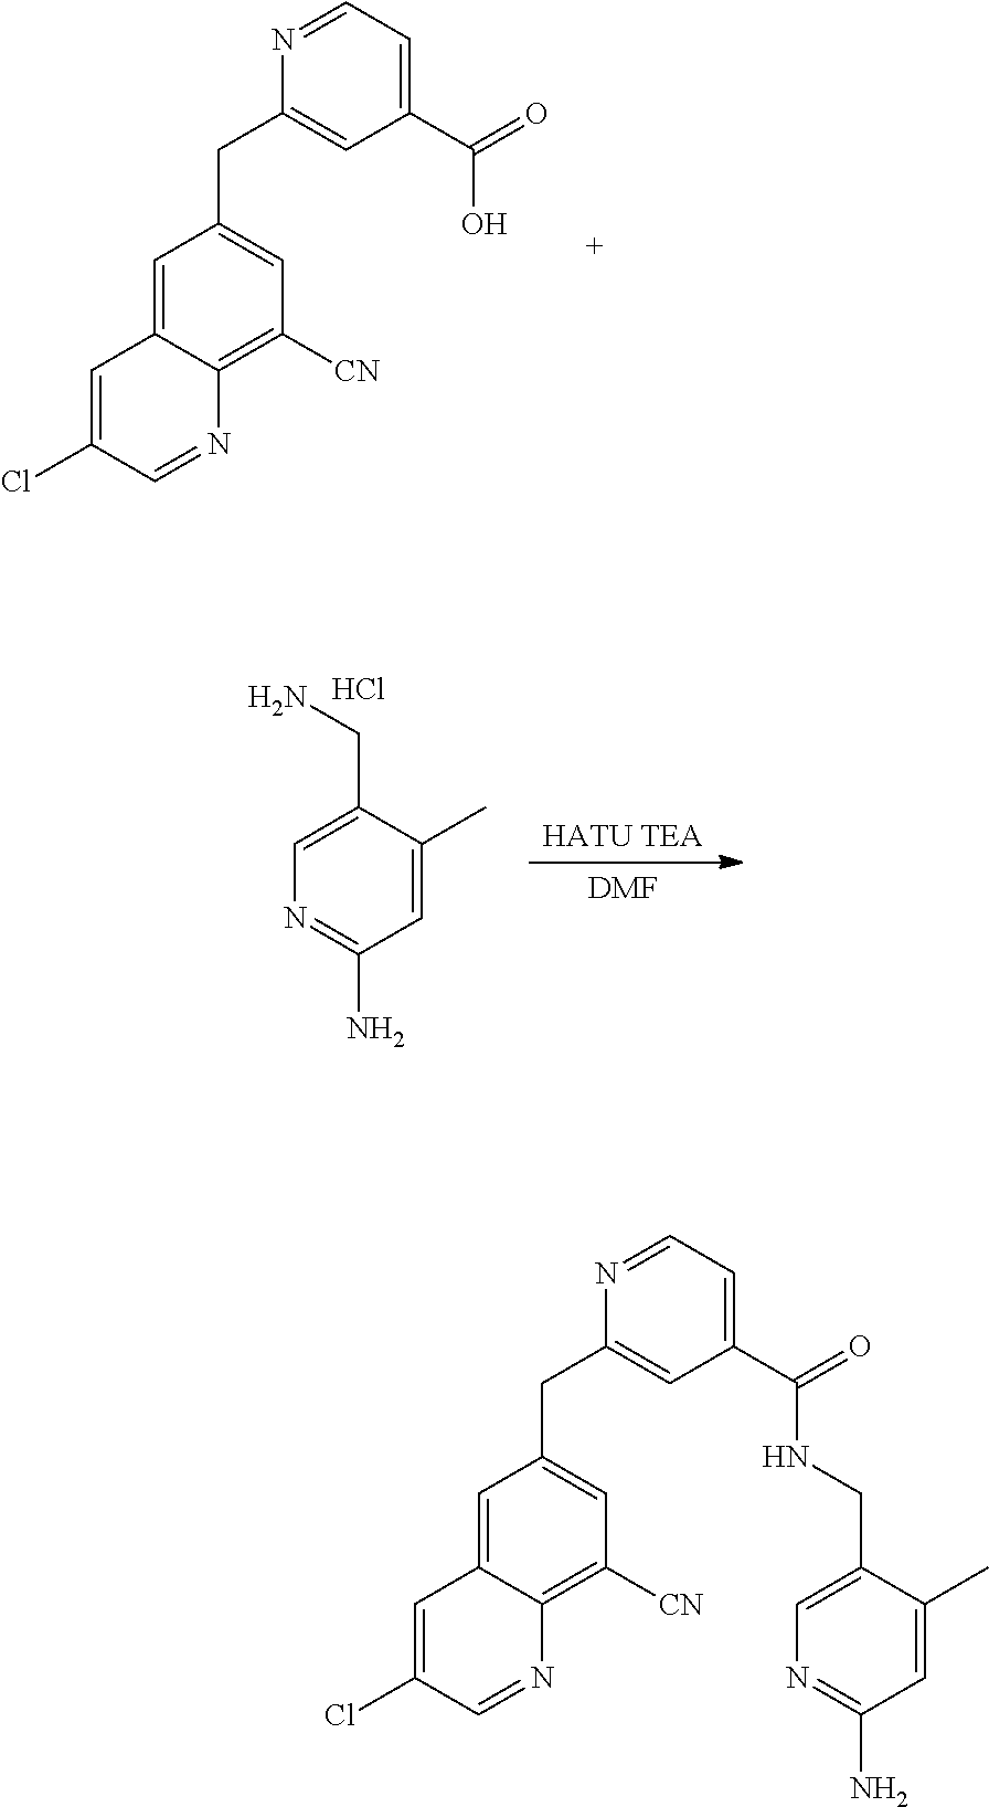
C1=C2C(=C([CN])C=C1CC1=CC(C(=O)NCC3=CN=C(N)C=C3C)=CC=N1)N=CC(Cl)=C2.[DMF].[HATU TEA].N1=C(N)C=C(C)C(CN)=C1.Cl.C1=C2C(=C([CN])C=C1CC1=CC(C(=O)O)=CC=N1)N=CC(Cl)=C2
